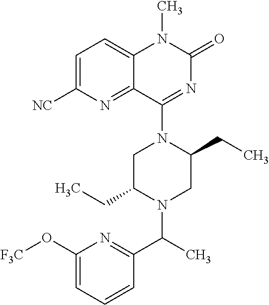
C1=C([NC])N=C2C(=C1)N(C)C(=O)N=C2N1C(CC)CN(C(C2=NC(O[F3C])=CC=C2)C)C(CC)C1
